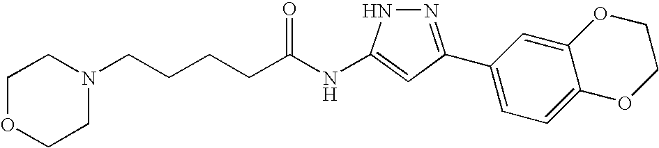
C(CCCC(NC1=CC(C2=CC=C3C(=C2)OCCO3)=NN1)=O)N1CCOCC1
